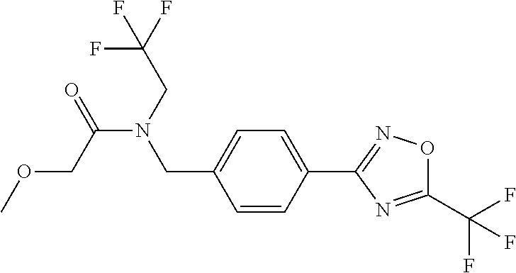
C1=CC(C2=NOC(C(F)(F)F)=N2)=CC=C1CN(C(COC)=O)CC(F)(F)F
